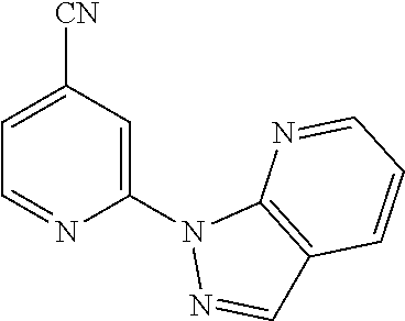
C1=C([CN])C=C(N2N=CC3=C2N=CC=C3)N=C1
